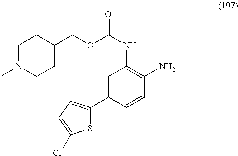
S1C(C2=CC(NC(=O)OCC3CCN(C)CC3)=C(N)C=C2)=CC=C1Cl
